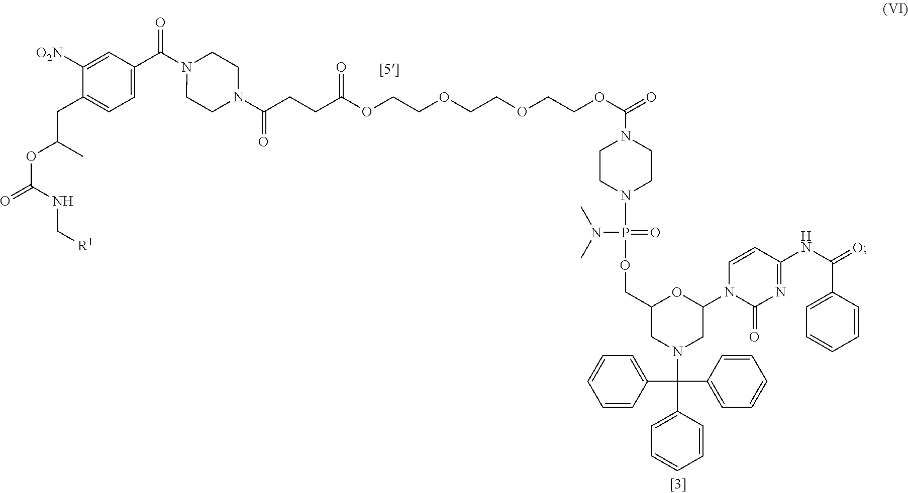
C1=C(C(N2CCN(C(CCC(OCCOCCOCCOC(=O)N3CCN(P(OCC4CN(C(C5=CC=CC=C5)(C5=CC=CC=C5)C5=CC=CC=C5)CC(N5C=CC(NC(C6=CC=CC=C6)=O)=NC5=O)O4)(=O)N(C)C)CC3)=O)=O)CC2)=O)C=C([O2N])C(CC(OC(=O)NC[R1])C)=C1
